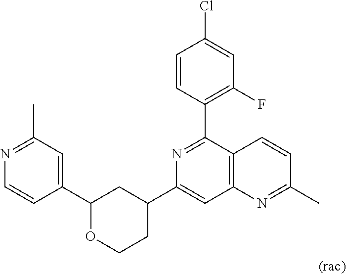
C1(C2=CC(C)=NC=C2)OCCC(C2=CC3=C(C(C4=C(F)C=C(Cl)C=C4)=N2)C=CC(C)=N3)C1
